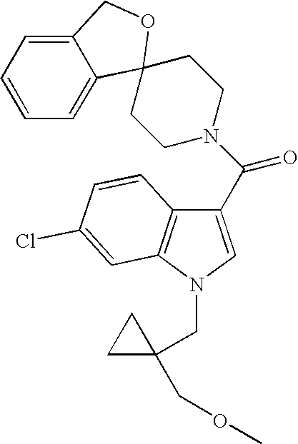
C12=CC=CC=C1C1(OC2)CCN(C(=O)C2=CN(CC3(COC)CC3)C3=C2C=CC(Cl)=C3)CC1
